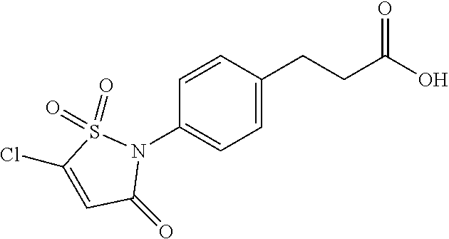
C1=C(N2C(=O)C=C(Cl)S2(=O)=O)C=CC(CCC(O)=O)=C1
